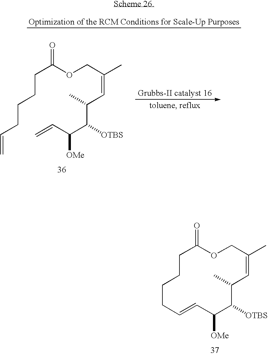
C1C(=O)OCC(C)=CC(C)C([OTBS])C([OMe])C=CCCC1.C(C(OCC(C)=CC(C(C([OMe])C=C)[OTBS])C)=O)CCCC=C
